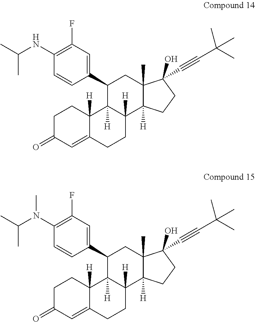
C1(F)=C(NC(C)C)C=CC(C2C3([H])C([H])(C4([H])C(C)(C2)C(O)(C#CC(C)(C)C)CC4)CCC2=CC(=O)CCC32[H])=C1.C1(F)=C(N(C(C)C)C)C=CC(C2C3([H])C([H])(C4([H])C(C)(C2)C(O)(C#CC(C)(C)C)CC4)CCC2=CC(=O)CCC32[H])=C1
